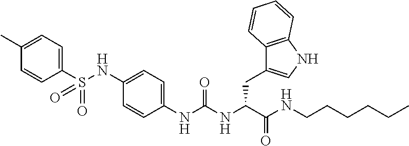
C1(C)=CC=C(S(NC2=CC=C(NC(NC(C(NCCCCCC)=O)CC3=CNC4=C3C=CC=C4)=O)C=C2)(=O)=O)C=C1
